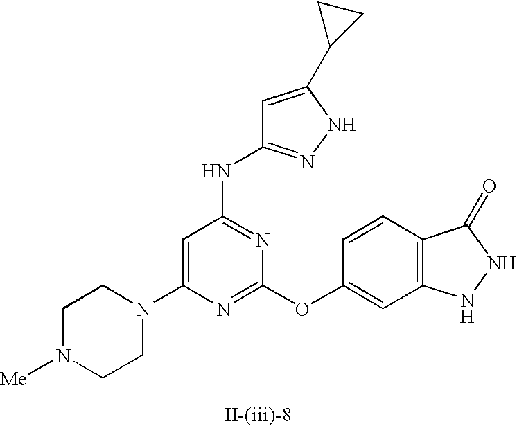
C1=C(N2CCN([Me])CC2)N=C(OC2=CC3=C(C=C2)C(=O)NN3)N=C1NC1=NNC(C2CC2)=C1
